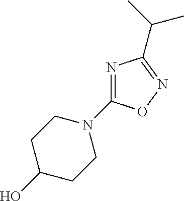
OC1CCN(C2=NC(C(C)C)=NO2)CC1
